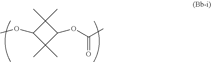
C1(OC)C(C)(C)C(OC(=O)C)C1(C)C
